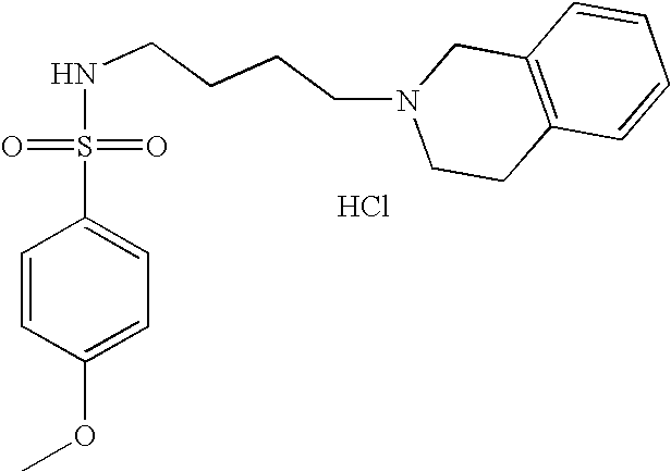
C1=CC(OC)=CC=C1S(=O)(=O)NCCCCN1CCC2=C(C1)C=CC=C2.Cl
